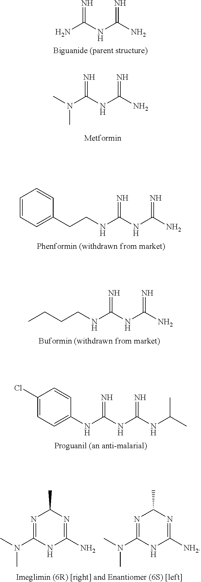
NC(NC(N)=N)=N.N(C(NC(N)=N)=N)(C)C.C1=CC=C(CCNC(NC(N)=N)=N)C=C1.CCCCNC(NC(N)=N)=N.C1(Cl)=CC=C(NC(NC(NC(C)C)=N)=N)C=C1.N1=C(N(C)C)NC(N)=NC1C.N1=C(N(C)C)NC([NH2])=NC1C
